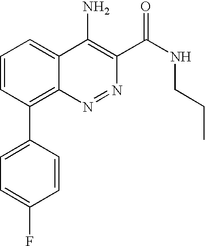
C1=CC(C2=C3C(=CC=C2)C(N)=C(C(NCCC)=O)N=N3)=CC=C1F
